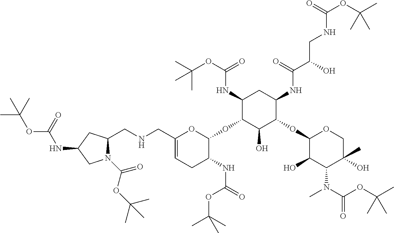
C(NCC1=CCC(NC(OC(C)(C)C)=O)C(OC2C(O)C(OC3C(O)C(N(C(OC(C)(C)C)=O)C)C(O)(C)CO3)C(NC(C(O)CNC(OC(C)(C)C)=O)=O)CC2NC(=O)OC(C)(C)C)O1)C1N(C(=O)OC(C)(C)C)CC(NC(OC(C)(C)C)=O)C1
